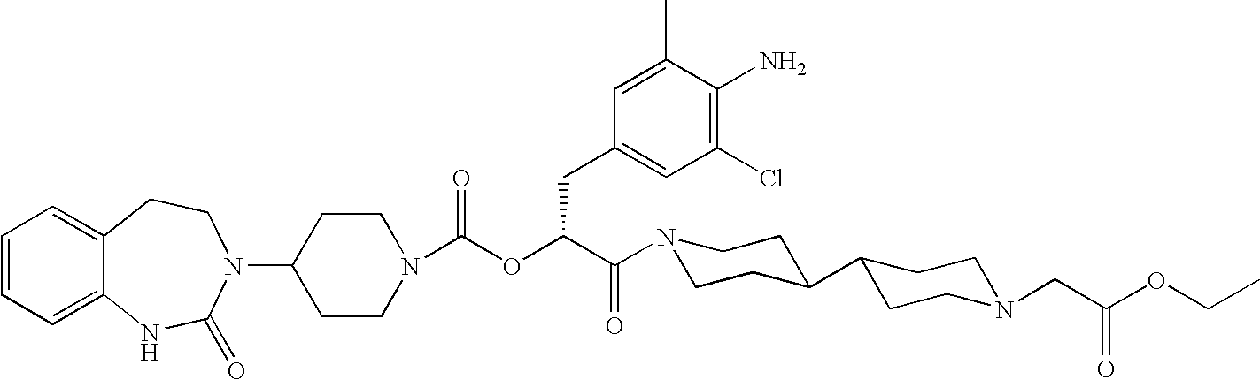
C1(N2C(=O)NC3=CC=CC=C3CC2)CCN(C(OC(C(=O)N2CCC(C3CCN(CC(OCC)=O)CC3)CC2)CC2=CC(Cl)=C(N)C(C)=C2)=O)CC1
